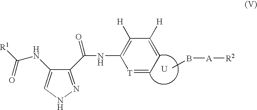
[T]1=CC=C([H])C([H])=C1NC(C1=NNC=C1NC(=O)[R1])=O.CB[A][R2].[U]
